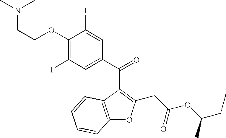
C1(OCCN(C)C)=C(I)C=C(C(=O)C2=C(CC(OC(CC)C)=O)OC3=C2C=CC=C3)C=C1I
